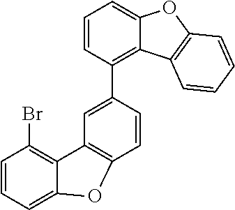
C1=CC=C2C(=C1Br)C1=C(C=CC(C3=C4C(=CC=C3)OC3=C4C=CC=C3)=C1)O2
